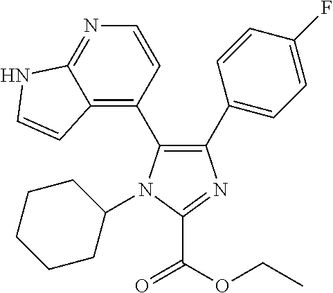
C1(C2=CC=C(F)C=C2)=C(C2=C3C(=NC=C2)NC=C3)N(C2CCCCC2)C(C(OCC)=O)=N1
